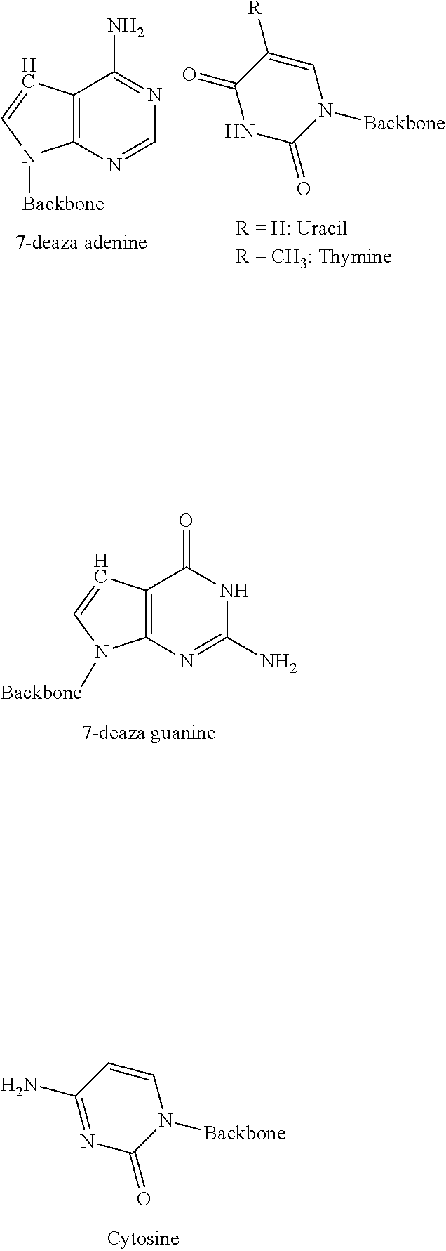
C1(N)=NC(=O)N([Backbone])C=C1.C12=C(N=CN=C1N)N([Backbone])C=C2.C1(=O)NC(=O)N([Backbone])C=C1[R].C12=C(N=C(N)NC1=O)N([Backbone])C=C2
